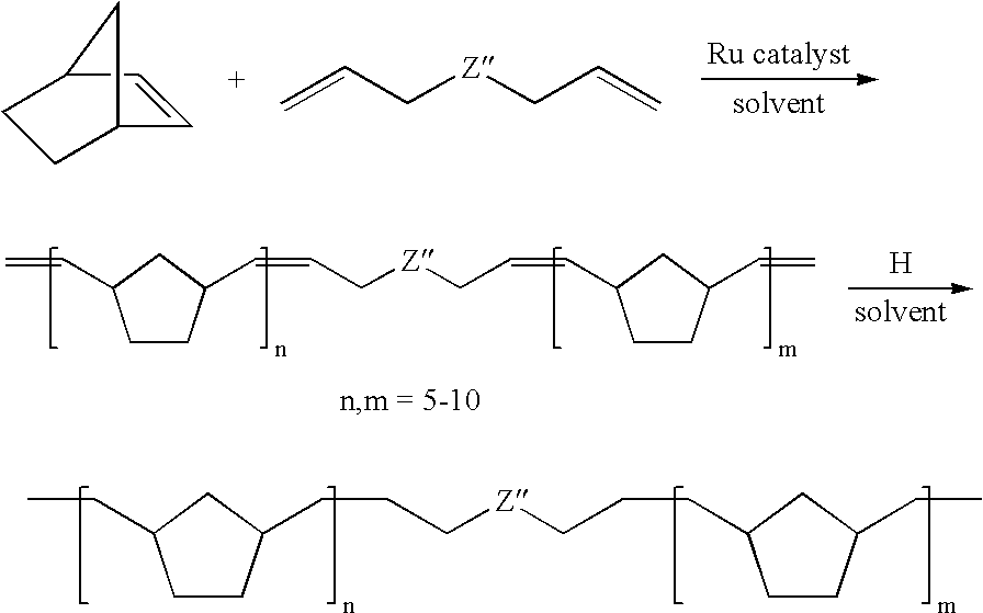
C1CC(CCC[Z]CCCC2CCC(CC)C2)CC1CC.C1=CC2CCC1C2.C=CC[Z]CC=C.C1CC(C=CC[Z]CC=CC2CCC(C=C)C2)CC1C=C.[H]
